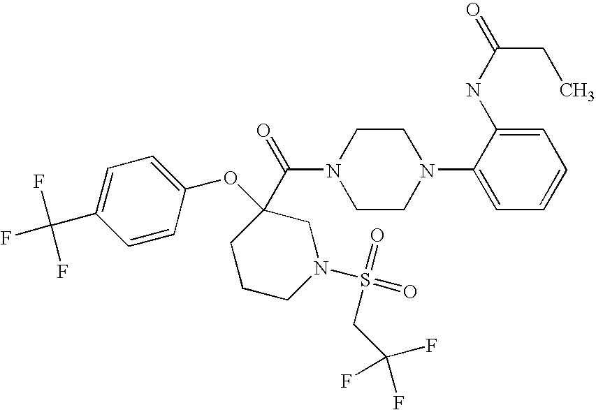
C1=CC(OC2(C(N3CCN(C4=CC=CC=C4NC(=O)CC)CC3)=O)CCCN(S(=O)(=O)CC(F)(F)F)C2)=CC=C1C(F)(F)F
